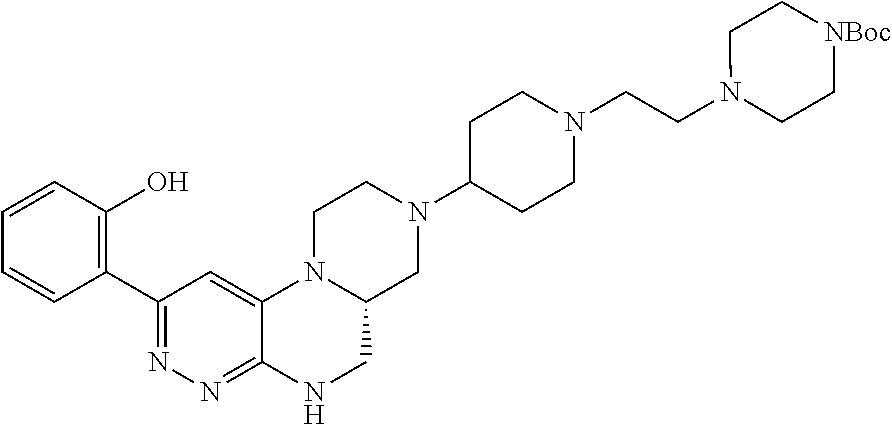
C1(C2=NN=C3C(=C2)N2C(CN3)CN(C3CCN(CCN4CC[NBoc]CC4)CC3)CC2)=C(O)C=CC=C1
